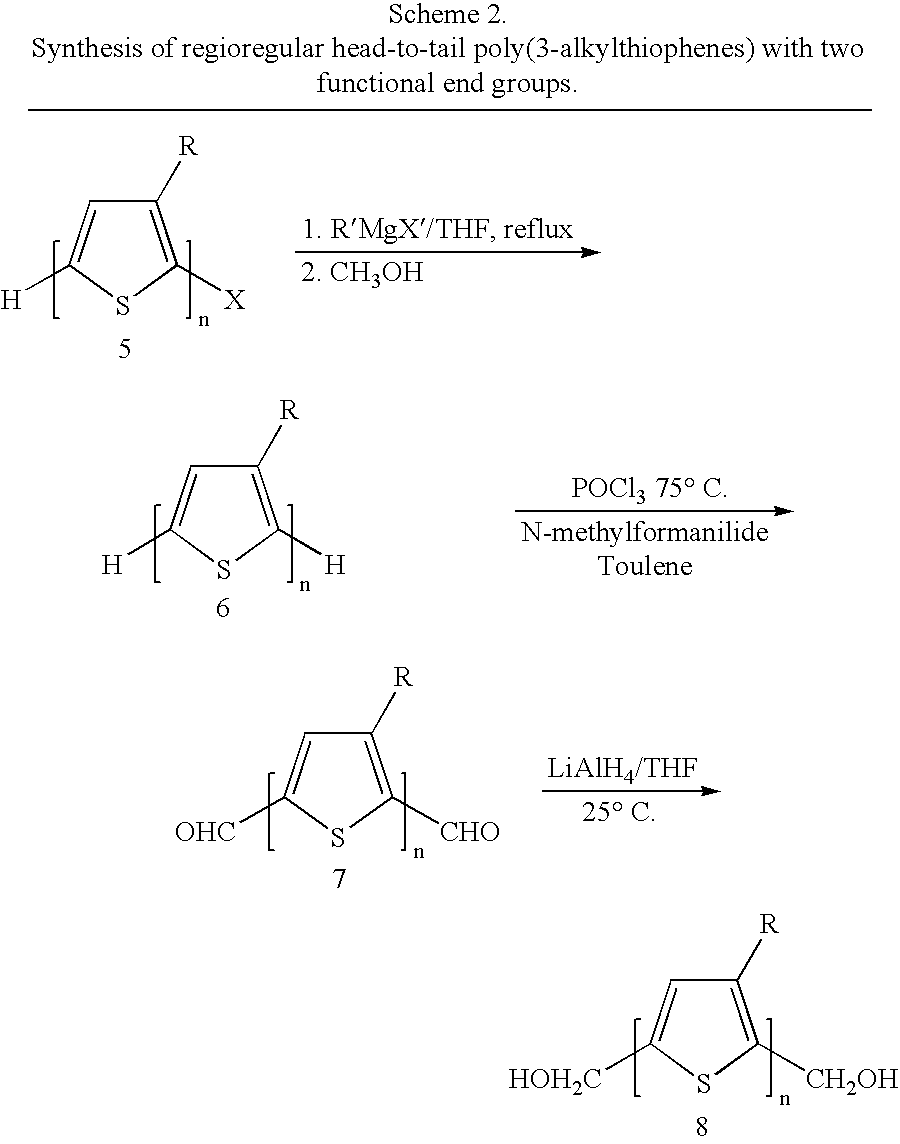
C1([R])=C([H])SC([H])=C1.C1([R])=C([CHO])SC([OHC])=C1.C1([R])=C([CH2OH])SC([HOH2C])=C1.C1([R])=C([X])SC([H])=C1
